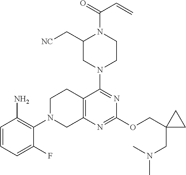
C1=CC=C(F)C(N2CC3=C(CC2)C(N2CCN(C(=O)C=C)C(C[NC])C2)=NC(OCC2(CN(C)C)CC2)=N3)=C1N
